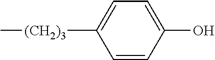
C1=CC(O)=CC=C1[(CH2)3]C
